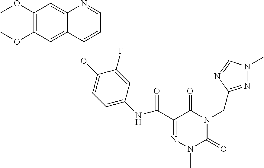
C1(OC)=C(OC)C=C2C(=C1)N=CC=C2OC1=CC=C(NC(C2=NN(C)C(=O)N(CC3=NN(C)C=N3)C2=O)=O)C=C1F
